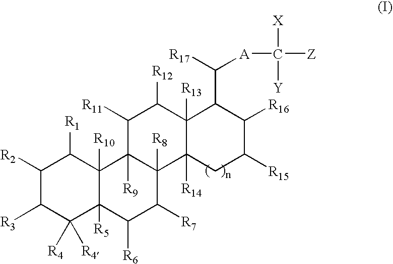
C1([R2])C([R3])C([R4])([R4])C2([R5])C([R10])(C1[R1])C1([R9])C([R8])(C([R7])C2[R6])C2([R14])C([R13])(C([R12])C1[R11])C(C([R17])[A]C([Z])([X])[Y])C([R16])C([R15])C2
